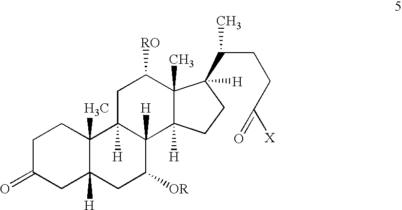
C1(=O)CC2([H])C(C)(CC1)C1([H])C([H])(C([OR])C2)C2([H])C(C)(C([RO])C1)C(C(C)CCC([X])=O)([H])CC2
